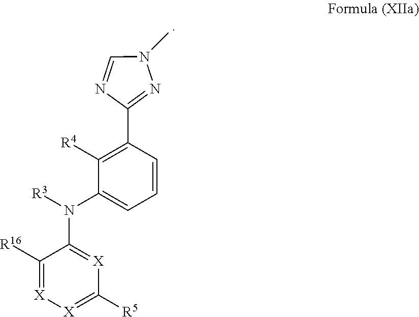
C1([R16])=[X][X]=C([R5])[X]=C1N(C1=CC=CC(C2=NN(C)C=N2)=C1[R4])[R3]
